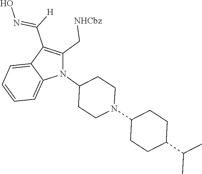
N1(C2CCN(C3CCC(C(C)C)CC3)CC2)C(C[NHCbz])=C(C([H])=NO)C2=CC=CC=C12
